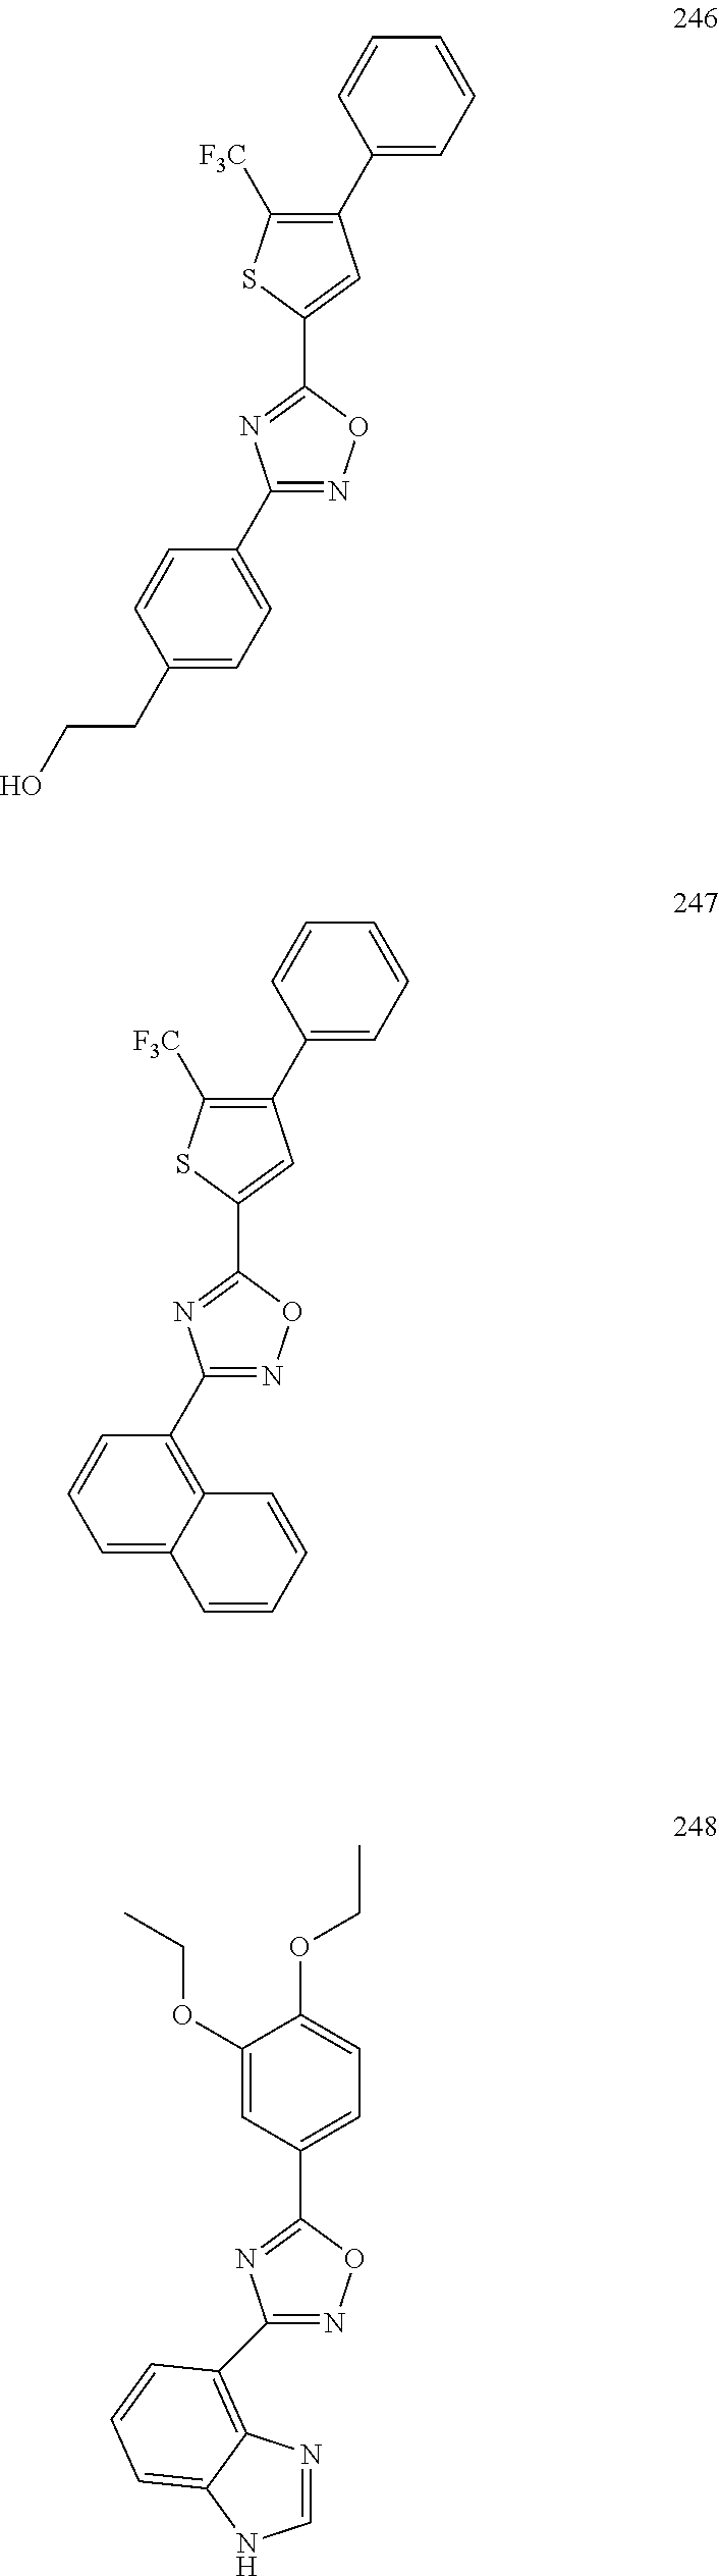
C1(C2=CC=CC=C2)=C([F3C])SC(C2=NC(C3=CC=C(CCO)C=C3)=NO2)=C1.C1(C2=CC=CC=C2)=C([F3C])SC(C2=NC(C3=C4C(=CC=C3)C=CC=C4)=NO2)=C1.C1(C2=NC(C3=C4N=CNC4=CC=C3)=NO2)=CC=C(OCC)C(OCC)=C1
